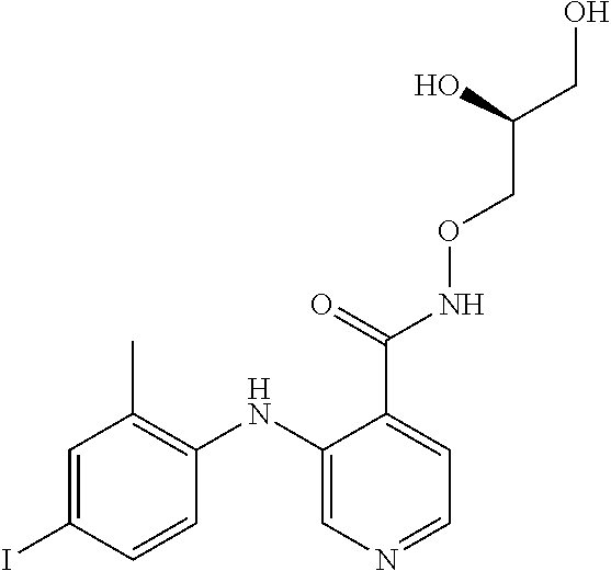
C1=C(I)C=CC(NC2=CN=CC=C2C(=O)NOCC(CO)O)=C1C
